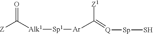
C([Z])(=O)[Alk1][Sp1][Ar]C([Z1])=[Q][Sp]S
